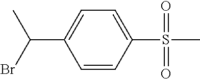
C1=C(C(Br)C)C=CC(S(C)(=O)=O)=C1
